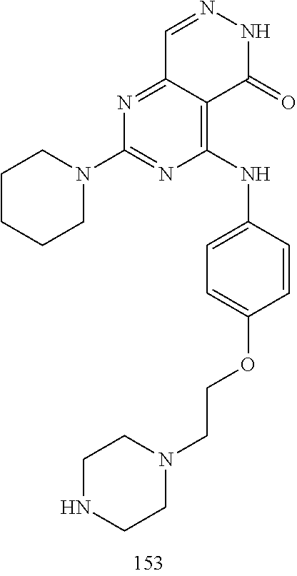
C1=NNC(=O)C2=C(NC3=CC=C(OCCN4CCNCC4)C=C3)N=C(N3CCCCC3)N=C12
